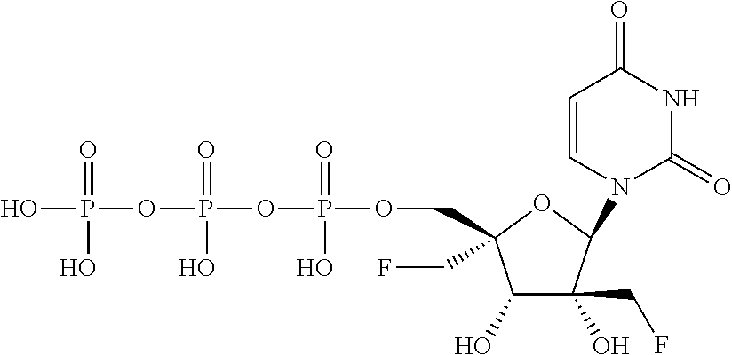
C1(O)C(O)(CF)C(N2C=CC(=O)NC2=O)OC1(CF)COP(OP(OP(O)(=O)O)(=O)O)(=O)O
